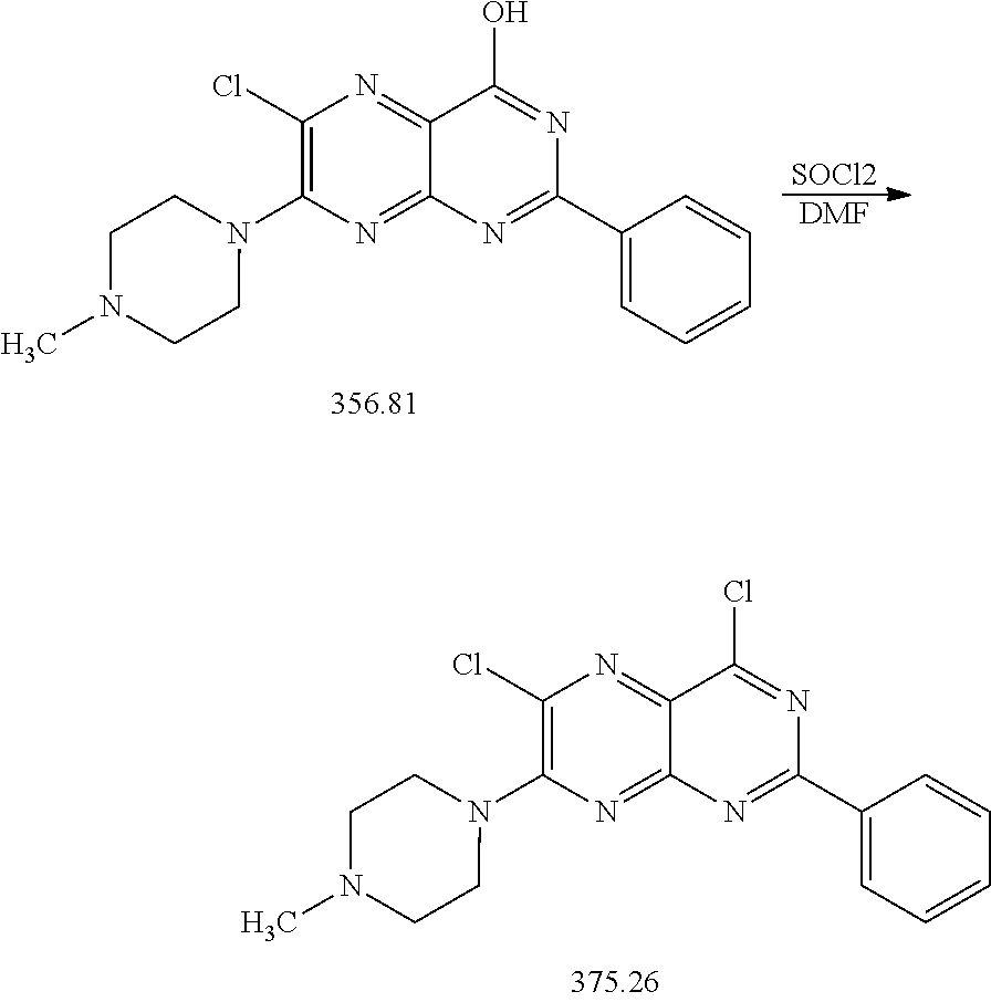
[SOCl2].[DMF].C1(Cl)=C(N2CCN(C)CC2)N=C2C(=N1)C(O)=NC(C1=CC=CC=C1)=N2.C1(Cl)=C(N2CCN(C)CC2)N=C2C(=N1)C(Cl)=NC(C1=CC=CC=C1)=N2
